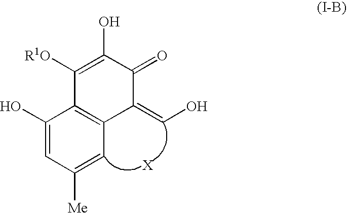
C1(O)=CC([Me])=CC2=C1C([R1O])=C(O)C(=O)C2=CO
